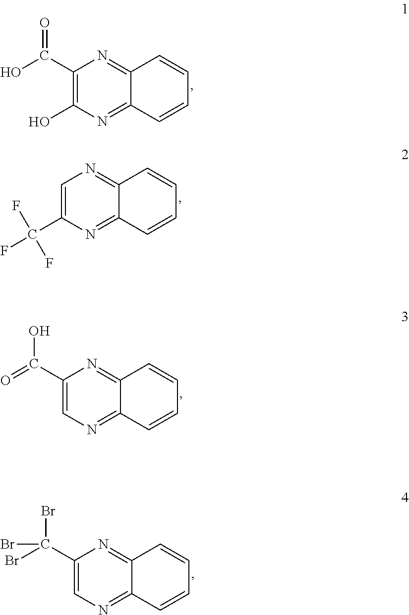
C1(C(O)=O)=C(O)N=C2C(=N1)C=CC=C2.C1=C(C(F)(F)F)N=C2C(=N1)C=CC=C2.C1(C(=O)O)=CN=C2C(=N1)C=CC=C2.C1(C(Br)(Br)Br)=CN=C2C(=N1)C=CC=C2
